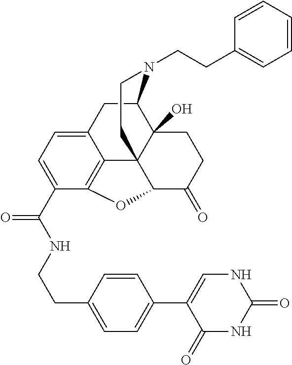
N(C(=O)C1=CC=C2C3=C1OC1C34C(O)(C(C2)N(CCC2=CC=CC=C2)CC4)CCC1=O)CCC1=CC=C(C2=CNC(=O)NC2=O)C=C1
